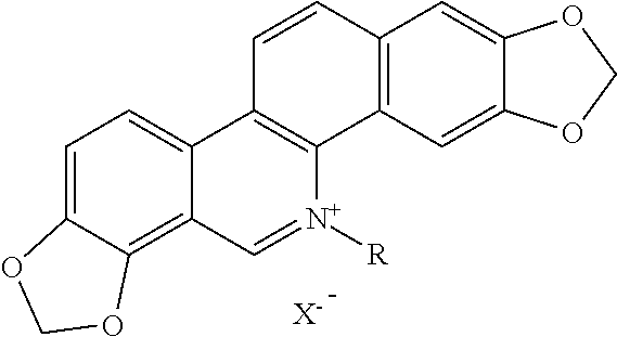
C1=C2C(=C3C(=C1)C1=C([N+]([R])=C3)C3=C(C=C1)C=C1C(=C3)OCO1)OCO2.[X-]
